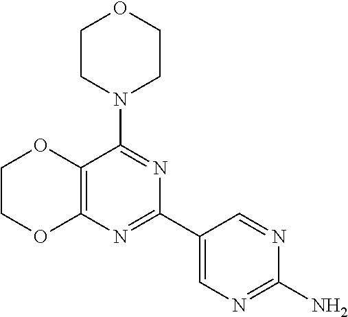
C12=C(N=C(C3=CN=C(N)N=C3)N=C1N1CCOCC1)OCCO2
